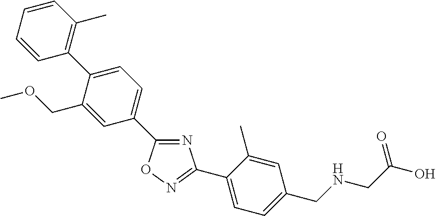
C1=CC=CC(C2=CC=C(C3=NC(C4=CC=C(CNCC(O)=O)C=C4C)=NO3)C=C2COC)=C1C
